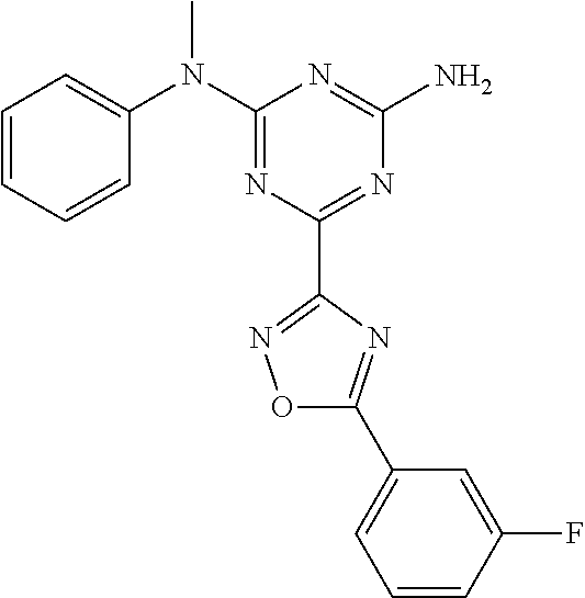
C1=CC=CC(N(C2=NC(C3=NOC(C4=CC=CC(F)=C4)=N3)=NC(N)=N2)C)=C1
